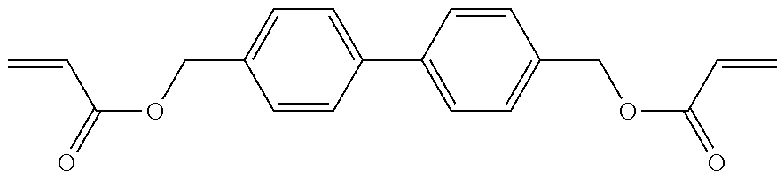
C=CC(OCC1=CC=C(C2=CC=C(COC(=O)C=C)C=C2)C=C1)=O
